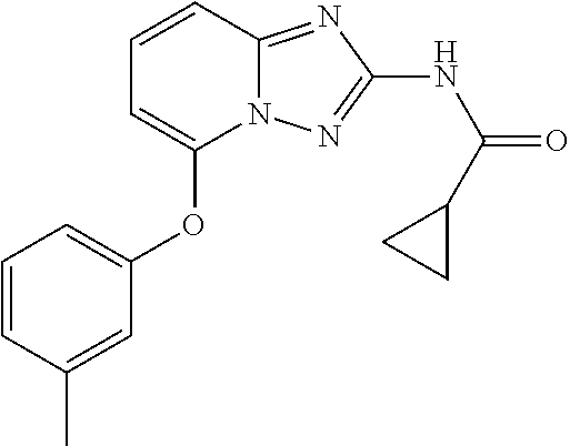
C1=CC2=NC(NC(C3CC3)=O)=NN2C(OC2=CC=CC(C)=C2)=C1
